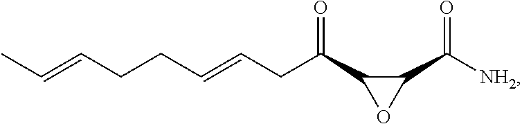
CC=CCCC=CCC(=O)C1C(C([NH2])=O)O1
